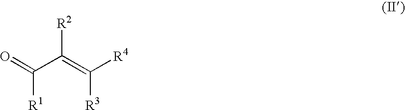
[R2]C(=C([R4])[R3])C(=O)[R1]
